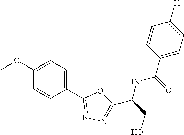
C1(OC)=C(F)C=C(C2=NN=C(C(CO)NC(C3=CC=C(Cl)C=C3)=O)O2)C=C1
